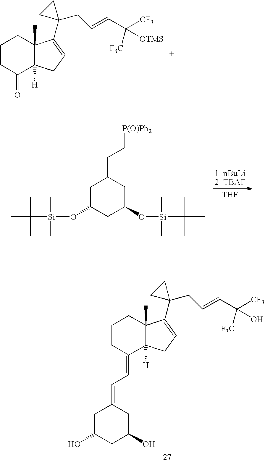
C1C(O[Si](C)(C)C(C)(C)C)CC(O[Si](C(C)(C)C)(C)C)CC1=CC[P(O)Ph2].[THF].C1C(O)CC(O)CC1=CC=C1C2([H])C(C)(CCC1)C(C1(CC=CC([CF3])(O)[F3C])CC1)=CC2.C1CC(=O)C2([H])C(C)(C1)C(C1(CC=CC([CF3])([OTMS])[F3C])CC1)=CC2
